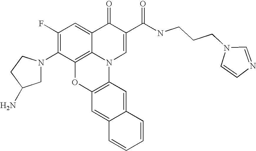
C1(F)=C(N2CC(N)CC2)C2=C3C(=C1)C(=O)C(C(=O)NCCCN1C=CN=C1)=CN3C1=C(O2)C=C2C(=C1)C=CC=C2
